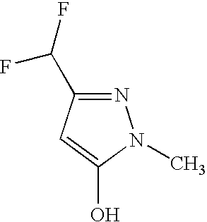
N1=C(C(F)F)C=C(O)N1C
